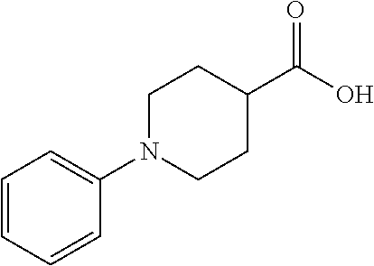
C(O)(=O)C1CCN(C2=CC=CC=C2)CC1
